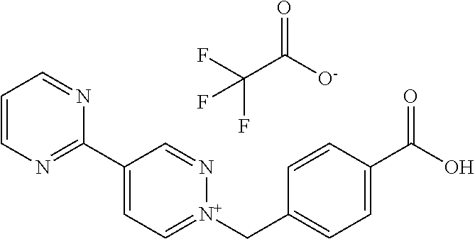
C1=CN=C(C2=CC=[N+](CC3=CC=C(C(=O)O)C=C3)N=C2)N=C1.O=C(C(F)(F)F)[O-]
